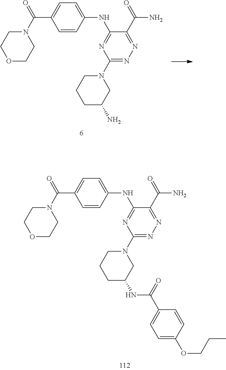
N(C1=NC(N2CCCC(N)C2)=NN=C1C(=O)N)C1=CC=C(C(N2CCOCC2)=O)C=C1.N(C1=NC(N2CCCC(NC(C3=CC=C(OCCC)C=C3)=O)C2)=NN=C1C(=O)N)C1=CC=C(C(N2CCOCC2)=O)C=C1
